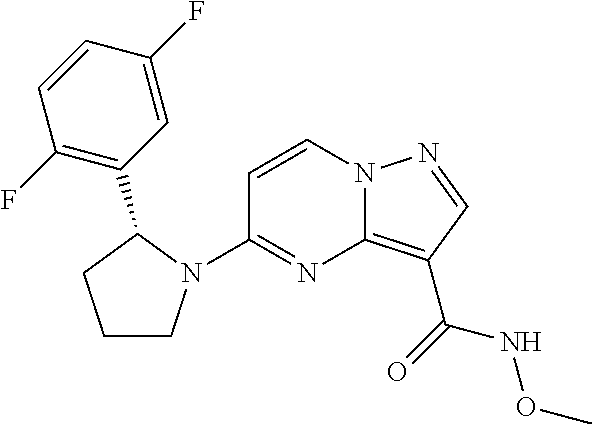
C1=CN2C(=C(C(NOC)=O)C=N2)N=C1N1CCCC1C1=C(F)C=CC(F)=C1
